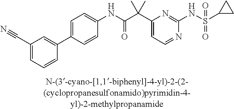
N1=CC=C(C(C(NC2=CC=C(C3=CC(C#N)=CC=C3)C=C2)=O)(C)C)N=C1NS(=O)(=O)C1CC1
